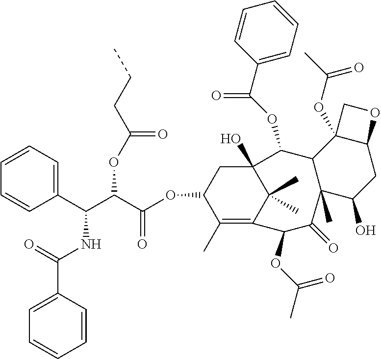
C(C(=O)OC(C(C1=CC=CC=C1)NC(C1=CC=CC=C1)=O)C(OC1C(C)=C2C(C)(C)C(O)(C1)C(OC(C1=CC=CC=C1)=O)C1C(C)(C(O)CC3C1(OC(C)=O)CO3)C(=O)C2OC(C)=O)=O)CC
